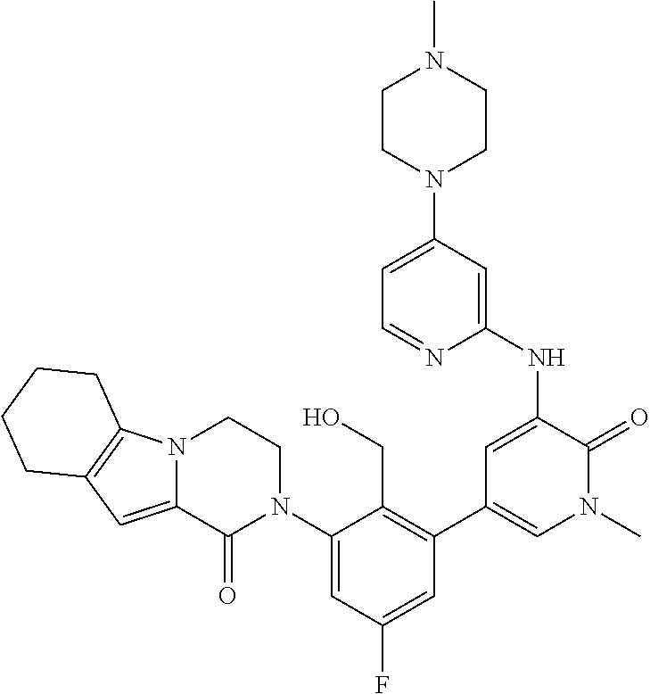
C1=C(N2CCN(C)CC2)C=C(NC2=CC(C3=C(CO)C(N4CCN5C(=CC6=C5CCCC6)C4=O)=CC(F)=C3)=CN(C)C2=O)N=C1
